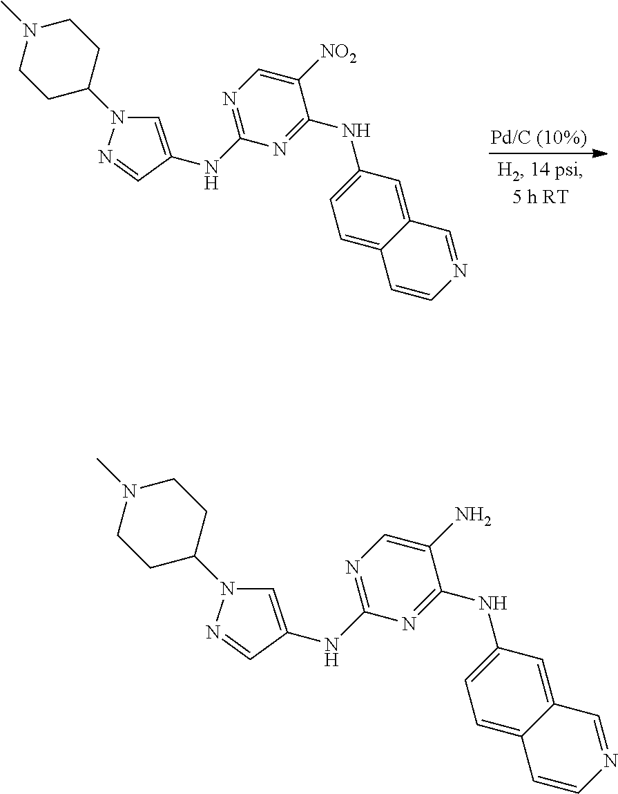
C1=C(NC2=NC=C([NO2])C(NC3=CC=C4C(=C3)C=NC=C4)=N2)C=NN1C1CCN(C)CC1.C1=C(NC2=NC=C(N)C(NC3=CC=C4C(=C3)C=NC=C4)=N2)C=NN1C1CCN(C)CC1
